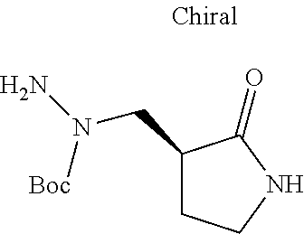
C1(CN(N)[Boc])CCNC1=O
